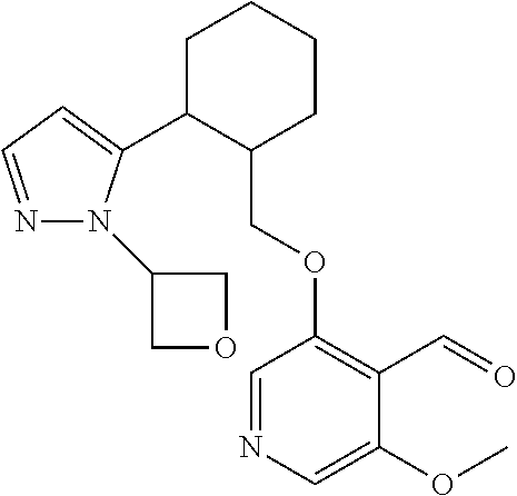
C1C(C2=CC=NN2C2COC2)C(COC2=C(C=O)C(OC)=CN=C2)CCC1
